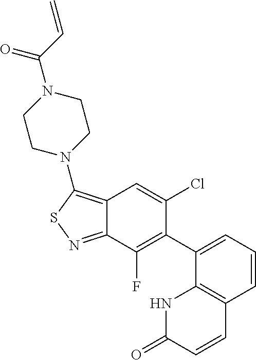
C1(C2=C(F)C3=NSC(N4CCN(C(=O)C=C)CC4)=C3C=C2Cl)=CC=CC2=C1NC(=O)C=C2
